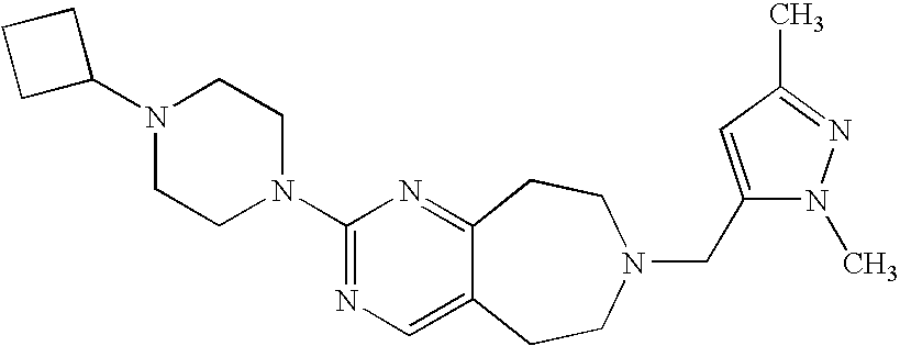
C1C(N2CCN(C3=NC=C4C(=N3)CCN(CC3=CC(C)=NN3C)CC4)CC2)CC1
